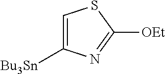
C1=C([Bu3Sn])N=C([OEt])S1
